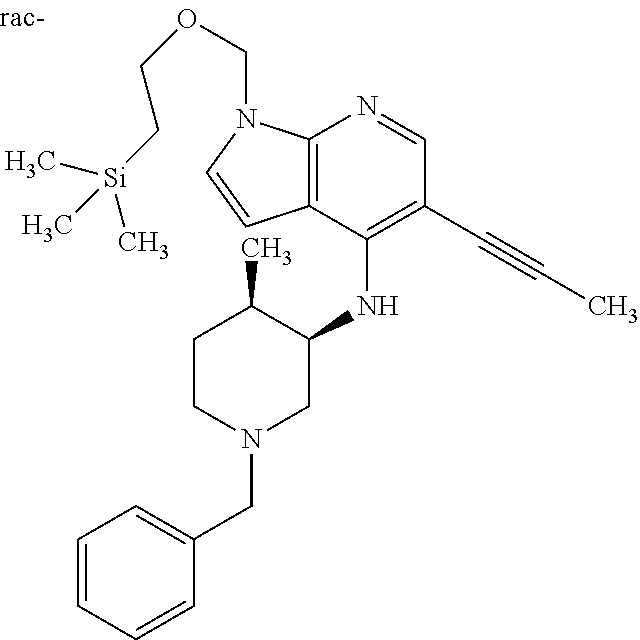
C[Si](CCOCN1C2=C(C=C1)C(NC1C(C)CCN(CC3=CC=CC=C3)C1)=C(C#CC)C=N2)(C)C
